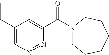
C1=C(C(N2CCCCCC2)=O)N=NC=C1CC
